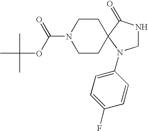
C1NC(=O)C2(N1C1=CC=C(F)C=C1)CCN(C(OC(C)(C)C)=O)CC2
